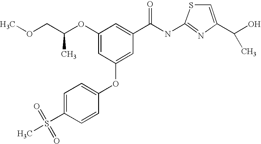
C1(OC(COC)C)=CC(OC2=CC=C(S(C)(=O)=O)C=C2)=CC(C(NC2=NC(C(O)C)=CS2)=O)=C1
